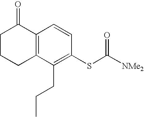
C1CCC2=C(C1=O)C=CC(SC([NMe2])=O)=C2CCC
